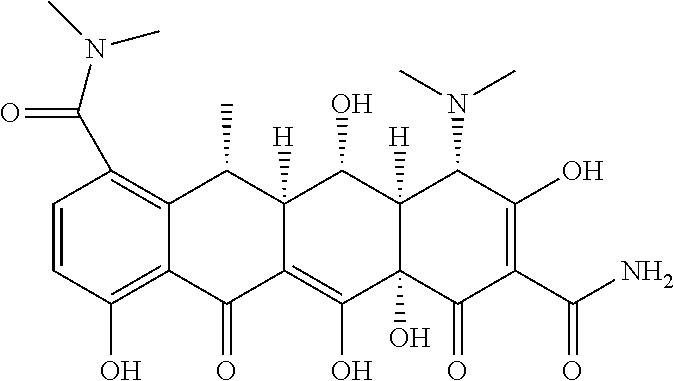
C1=CC(O)=C2C(=C1C(N(C)C)=O)C(C)C1([H])C(=C(O)C3(O)C([H])(C1O)C(N(C)C)C(O)=C(C(N)=O)C3=O)C2=O
